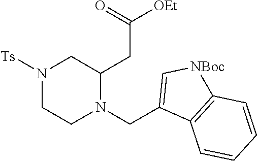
N1([Ts])CCN(CC2=C[NBoc]C3=C2C=CC=C3)C(CC([OEt])=O)C1
